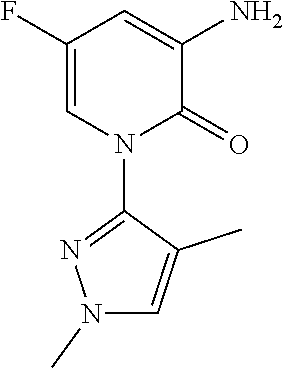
N1(C)C=C(C)C(N2C(=O)C(N)=CC(F)=C2)=N1
